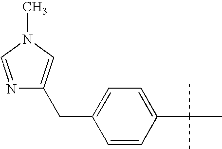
N1=CN(C)C=C1CC1=CC=C(C(C)(C)C)C=C1
